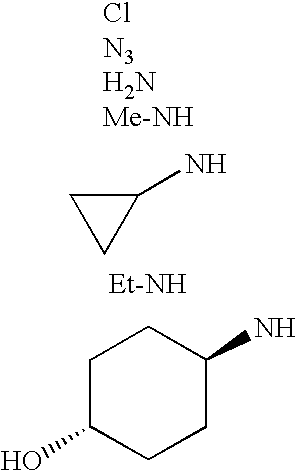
C1(N)CC1.[Et-NH].C1C(O)CCC(N)C1
